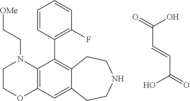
C12=C(C=C3C(=C1C1=C(F)C=CC=C1)CCNCC3)OCCN2CC[OMe].C(C(=O)O)=CC(=O)O
